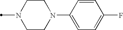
CN1CCN(C2=CC=C(F)C=C2)CC1
